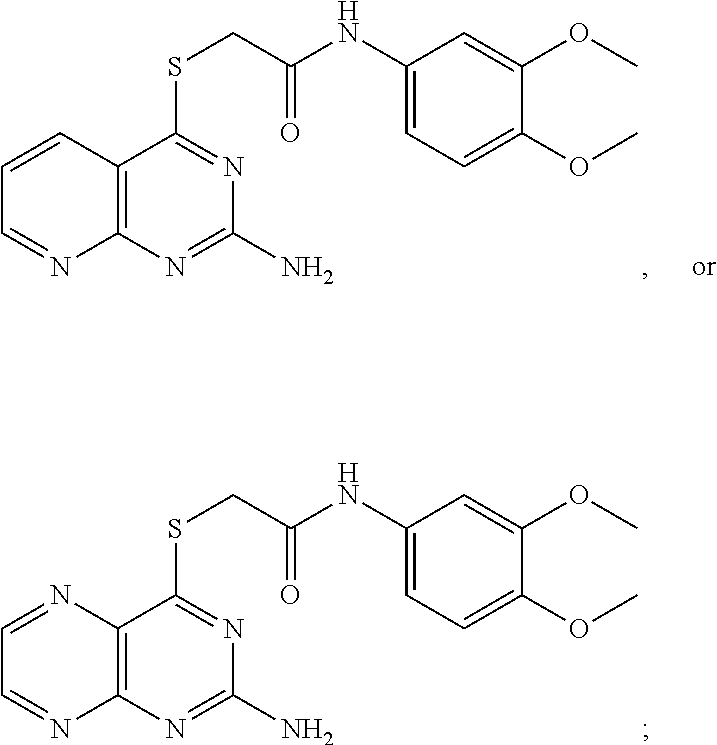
C1(N)=NC2=C(N=CC=N2)C(SCC(=O)NC2=CC=C(OC)C(OC)=C2)=N1.C1(N)=NC2=C(C=CC=N2)C(SCC(=O)NC2=CC=C(OC)C(OC)=C2)=N1
